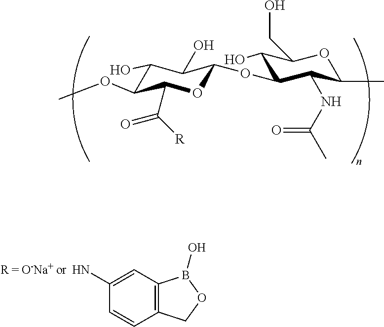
C1(O)C(OC)C(C([R])=O)OC(OC2C(O)C(CO)OC(C)C2NC(C)=O)C1O.NC1=CC2=C(C=C1)COB2O
